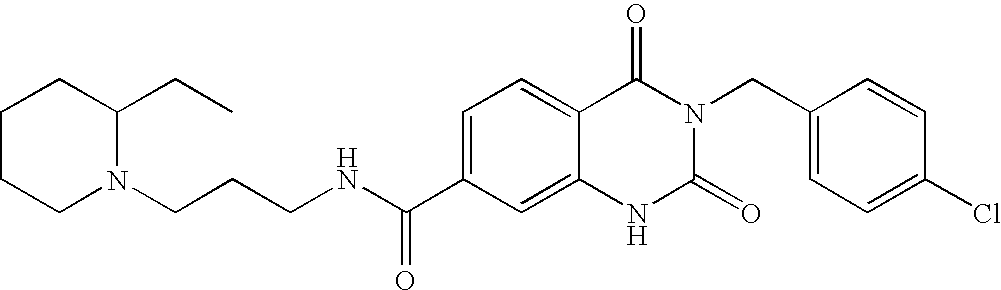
C(CCNC(C1=CC=C2C(=C1)NC(=O)N(CC1=CC=C(Cl)C=C1)C2=O)=O)N1C(CC)CCCC1
